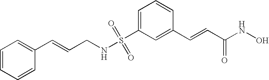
S(C1=CC=CC(C=CC(NO)=O)=C1)(NCC=CC1=CC=CC=C1)(=O)=O
